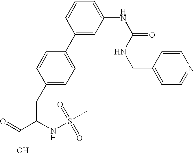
C1(CC(C(=O)O)NS(C)(=O)=O)=CC=C(C2=CC(NC(=O)NCC3=CC=NC=C3)=CC=C2)C=C1
